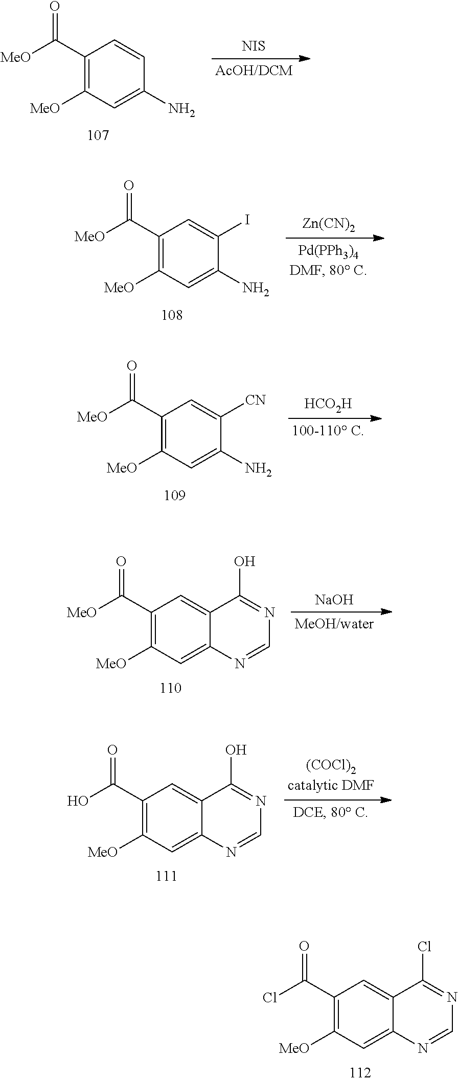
C1(C([MeO])=O)=C([MeO])C=C(N)C=C1.[NIS].C1(C([MeO])=O)=C([MeO])C=C(N)C(I)=C1.[Zn(CN)2].C1(C([MeO])=O)=C([MeO])C=C(N)C([CN])=C1.[HCO2H].C1(C([MeO])=O)=C([MeO])C=C2C(=C1)C(O)=NC=N2.[NaOH].C1(C(O)=O)=C([MeO])C=C2C(=C1)C(O)=NC=N2.C1(C(Cl)=O)=C([MeO])C=C2C(=C1)C(Cl)=NC=N2
